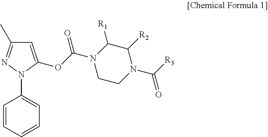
C1=C(OC(N2CCN(C([R3])=O)C([R2])C2[R1])=O)N(C2=CC=CC=C2)N=C1C
